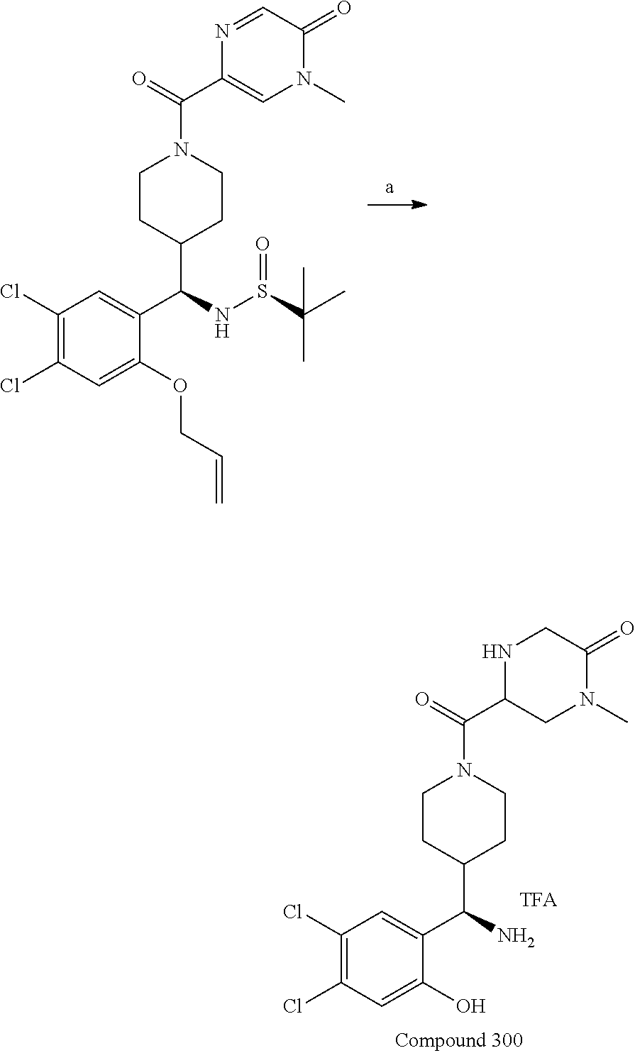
C1CC(C(NS(=O)C(C)(C)C)C2=CC(Cl)=C(Cl)C=C2OCC=C)CCN1C(=O)C1=CN(C)C(=O)C=N1.C1CC(C(N)C2=CC(Cl)=C(Cl)C=C2O)CCN1C(C1CN(C)C(=O)CN1)=O
